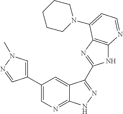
C1(C2=CN(C)N=C2)=CN=C2C(=C1)C(C1=NC3=C(N1)N=CC=C3N1CCCCC1)=NN2
